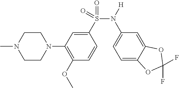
N1(C2=C(OC)C=CC(S(N([H])C3=CC=C4C(=C3)OC(F)(F)O4)(=O)=O)=C2)CCN(C)CC1
